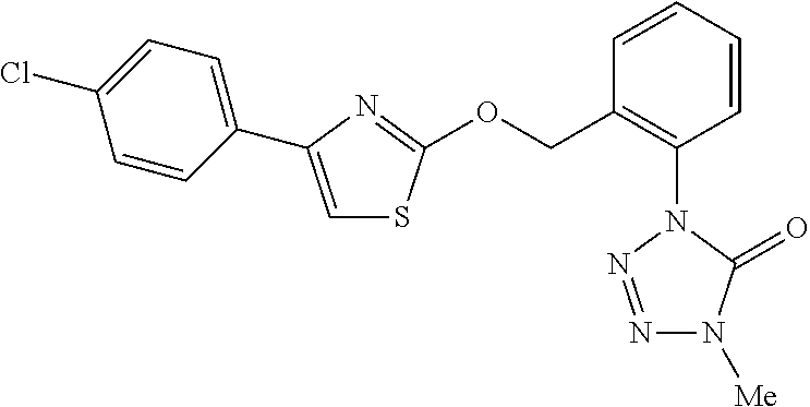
N1=NN(C2=C(COC3=NC(C4=CC=C(Cl)C=C4)=CS3)C=CC=C2)C(=O)N1[Me]
